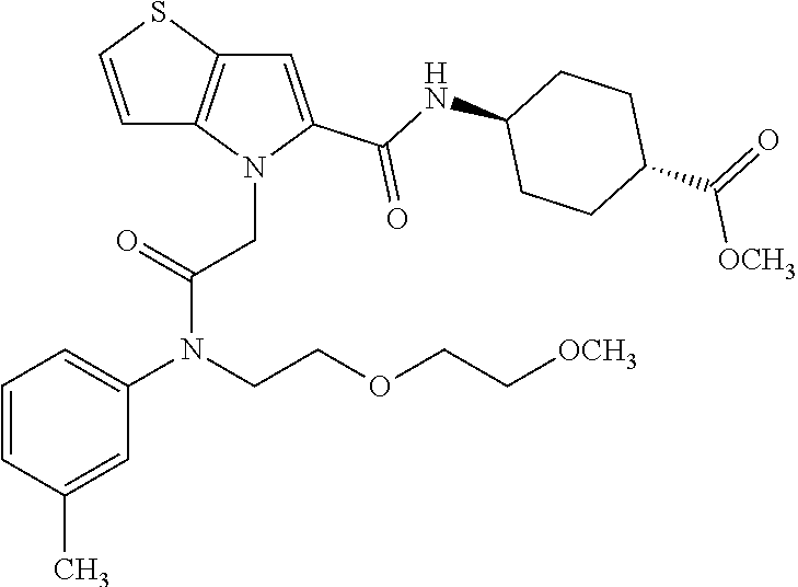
C1=CC(C)=CC(N(C(=O)CN2C(C(NC3CCC(C(=O)[OCH3])CC3)=O)=CC3=C2C=CS3)CCOCC[OCH3])=C1
